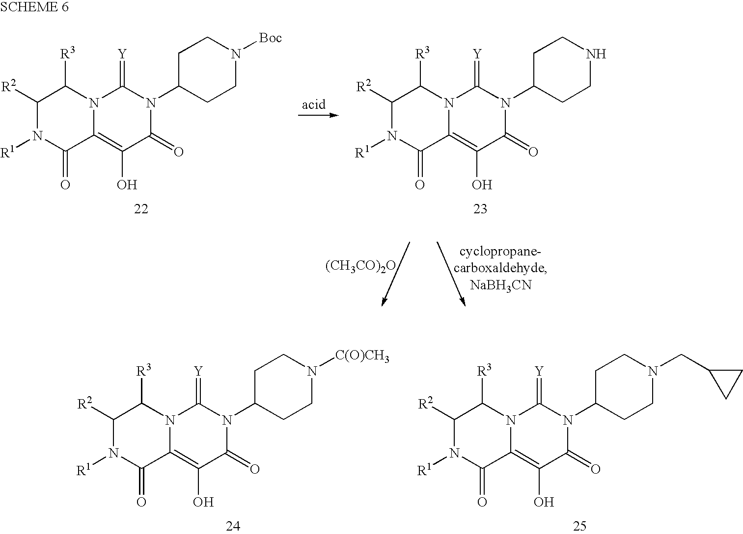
[(CH3CO)2O].[R1]N1C([R2])C([R3])N2C(=C(O)C(=O)N(C3CCN([Boc])CC3)C2=[Y])C1=O.[R1]N1C([R2])C([R3])N2C(=C(O)C(=O)N(C3CCNCC3)C2=[Y])C1=O.[R1]N1C([R2])C([R3])N2C(=C(O)C(=O)N(C3CCN([C(O)CH3])CC3)C2=[Y])C1=O.[R1]N1C([R2])C([R3])N2C(=C(O)C(=O)N(C3CCN(CC4CC4)CC3)C2=[Y])C1=O
